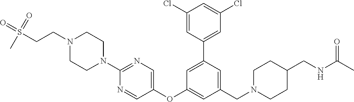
C1(Cl)=CC(C2=CC(OC3=CN=C(N4CCN(CCS(=O)(=O)C)CC4)N=C3)=CC(CN3CCC(CNC(C)=O)CC3)=C2)=CC(Cl)=C1
